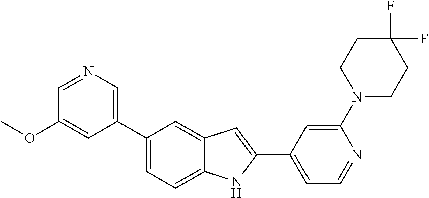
C1=NC=C(C2=CC=C3C(=C2)C=C(C2=CC=NC(N4CCC(F)(F)CC4)=C2)N3)C=C1OC
